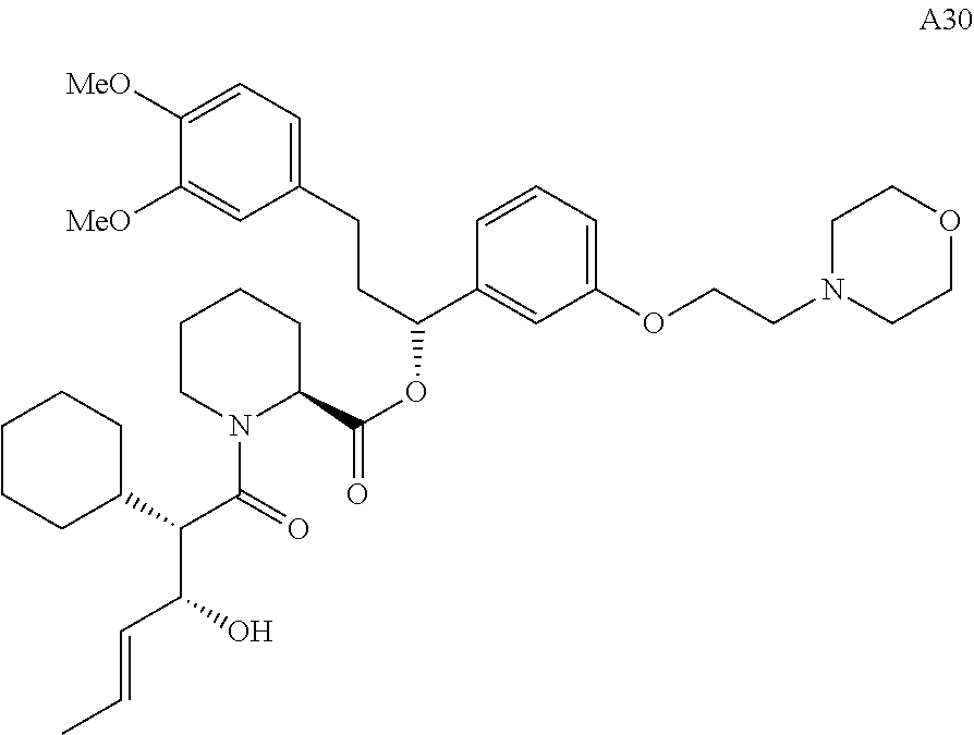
C1CN(C(=O)C(C(O)C=CC)C2CCCCC2)C(C(=O)OC(C2=CC(OCCN3CCOCC3)=CC=C2)CCC2=CC=C([MeO])C([MeO])=C2)CC1
